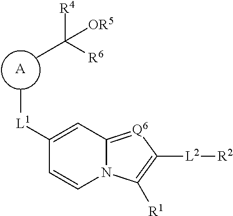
[A].CC([R6])([R4])[OR5].C1=CC([L1]C)=CC2=[Q6]C([L2][R2])=C([R1])N12
